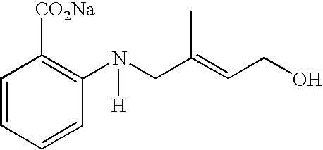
C(C(=CCO)C)N(C1=C([CO2Na])C=CC=C1)[H]
